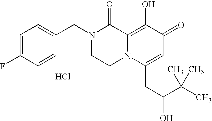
C1=C(CN2CCN3C(=C(O)C(=O)C=C3CC(O)C(C)(C)C)C2=O)C=CC(F)=C1.Cl
